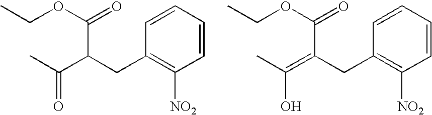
C1=CC=CC(CC(C(C)=O)C(OCC)=O)=C1[NO2].C1=CC=CC(CC(=C(C)O)C(OCC)=O)=C1[NO2]
